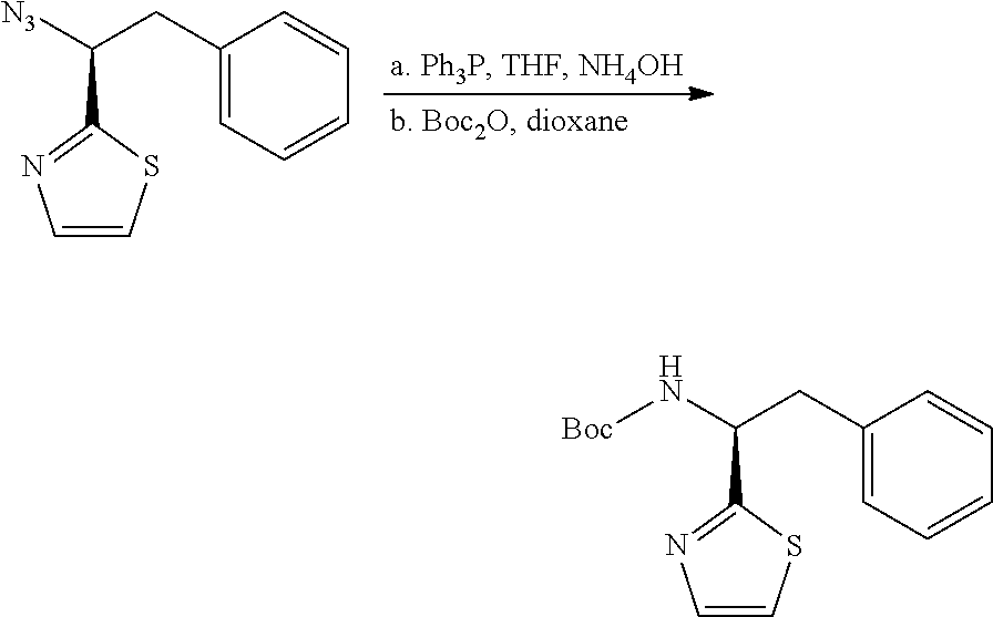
C1=CSC(C([N3])CC2=CC=CC=C2)=N1.C1=CSC(C(N[Boc])CC2=CC=CC=C2)=N1
